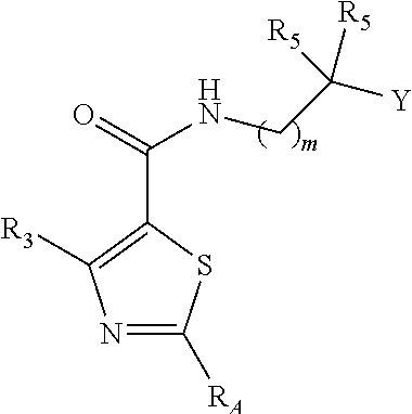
N1=C([RA])SC(C(=O)NCC([Y])([R5])[R5])=C1[R3]
